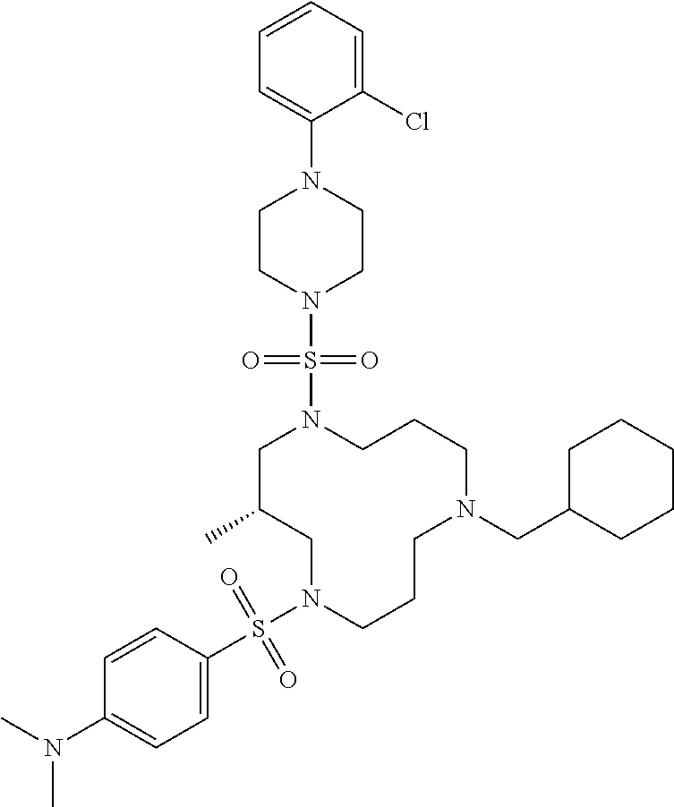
C1C(C)CN(S(C2=CC=C(N(C)C)C=C2)(=O)=O)CCCN(CC2CCCCC2)CCCN1S(N1CCN(C2=CC=CC=C2Cl)CC1)(=O)=O
